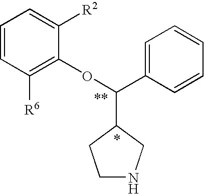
C1=CC([R6])=C(OC(C2=CC=CC=C2)C2CNCC2)C([R2])=C1
